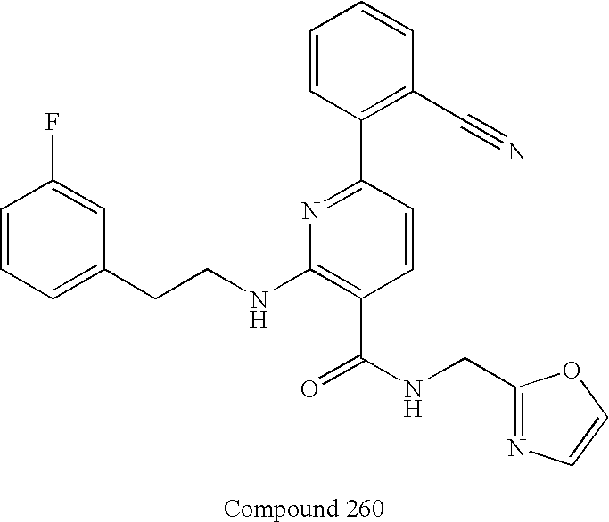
C1=C(CCNC2=C(C(NCC3=NC=CO3)=O)C=CC(C3=C(C#N)C=CC=C3)=N2)C=C(F)C=C1
